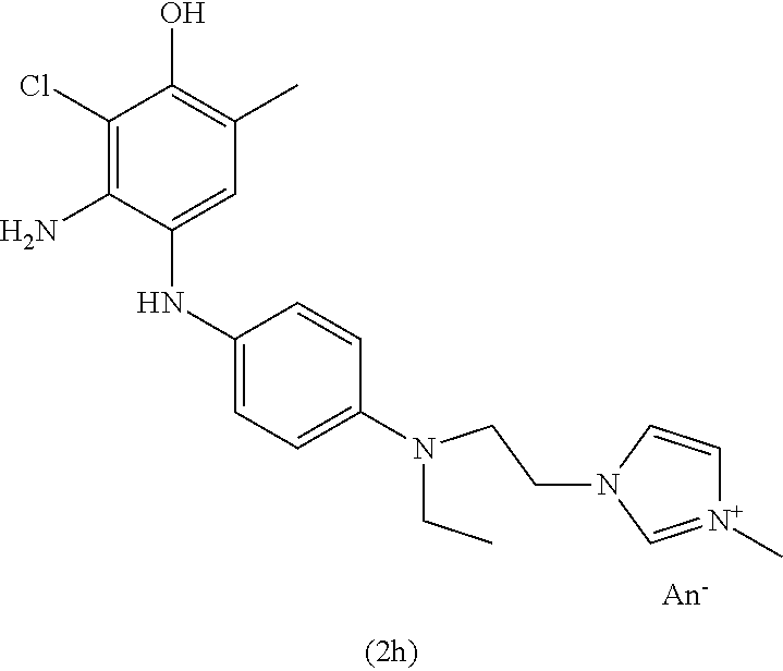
C1(Cl)=C(N)C(NC2=CC=C(N(CC)CCN3C=[N+](C)C=C3)C=C2)=CC(C)=C1O
